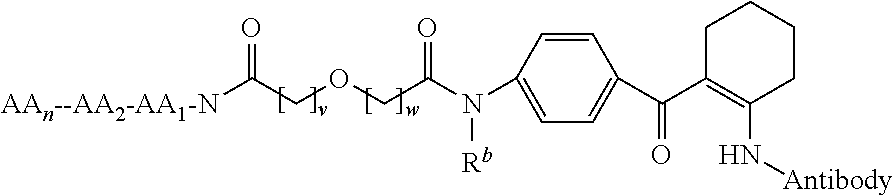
C1=CC(N([Rb])C(=O)COCC([AAn--AA2-AA1-N])=O)=CC=C1C(C1=C(N[Antibody])CCCC1)=O
